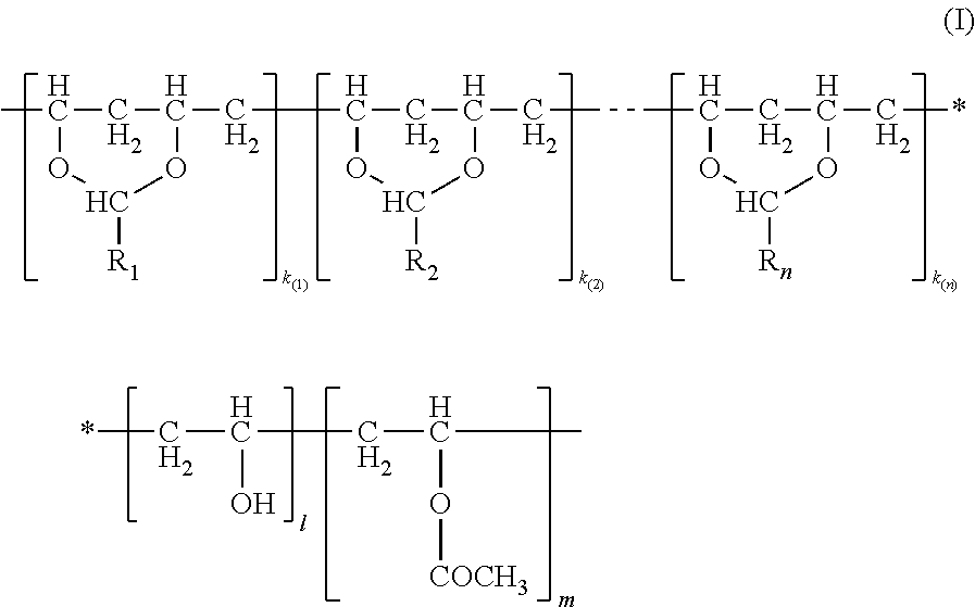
CC1CC(CC2CC(CCCC3CC(C*)OC([Rn])O3)OC([R2])O2)OC([R1])O1.*CC(CC(C)O[COCH3])O
